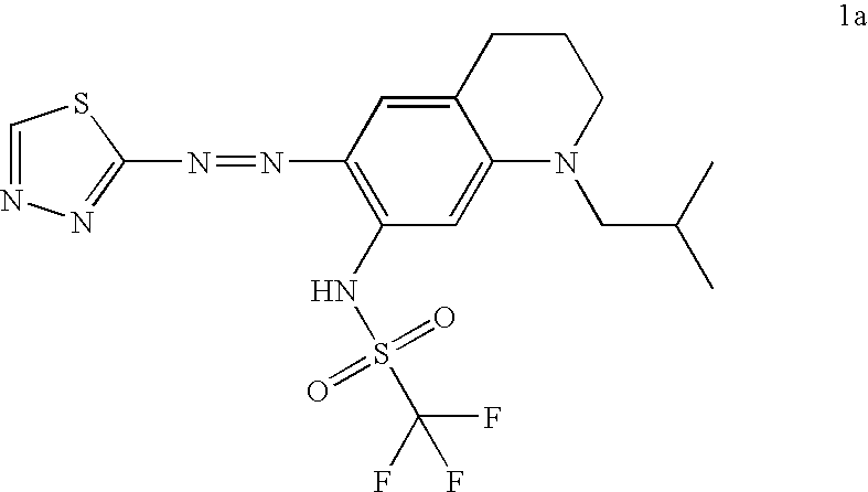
N(=NC1=C(NS(=O)(=O)C(F)(F)F)C=C2C(=C1)CCCN2CC(C)C)C1=NN=CS1
